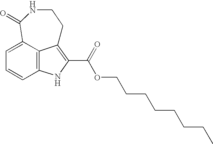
C12=C3C(=CC=C1)C(=O)NCCC3=C(C(=O)OCCCCCCCC)N2
